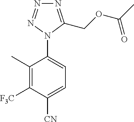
C1(C)=C([F3C])C([CN])=CC=C1N1C(COC(C)=O)=NN=N1
